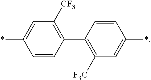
C1=CC(C2=C([F3C])C=C(*)C=C2)=C([CF3])C=C1*
